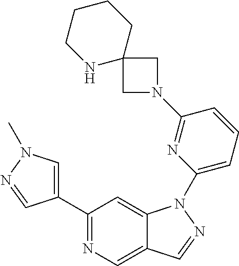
C1(C2=CN(C)N=C2)=NC=C2C(=C1)N(C1=CC=CC(N3CC4(C3)CCCCN4)=N1)N=C2
